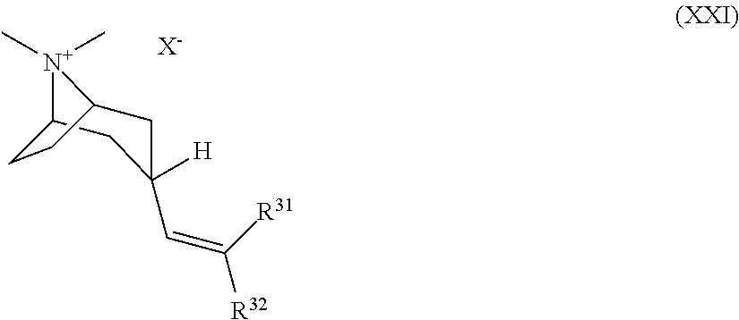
C1(C=C([R31])[R32])([H])CC2[N+](C)(C)C(C1)CC2.[X-]
